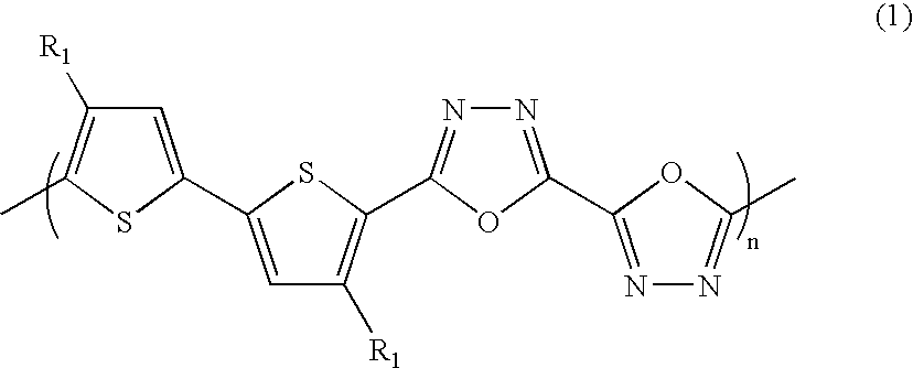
C1=C(C2=CC([R1])=C(C3=NN=C(C4=NN=C(C)O4)O3)S2)SC(C)=C1[R1]
